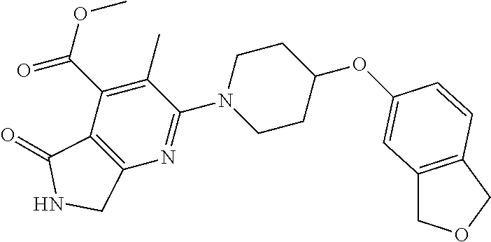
O(C1CCN(C2=NC3=C(C(C(=O)OC)=C2C)C(=O)NC3)CC1)C1=CC2=C(COC2)C=C1
